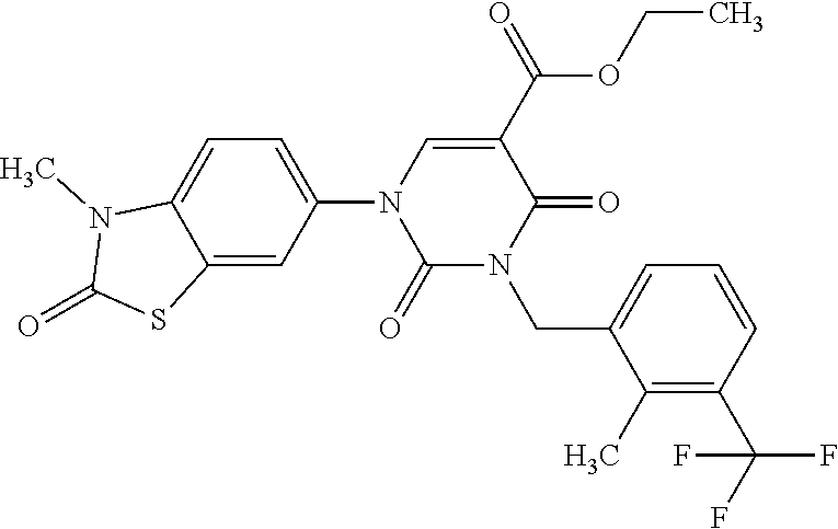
C12=CC(N3C(=O)N(CC4=CC=CC(C(F)(F)F)=C4C)C(=O)C(C(=O)OCC)=C3)=CC=C1N(C)C(=O)S2
